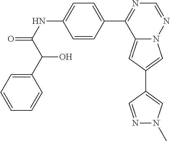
C12=CC(C3=CN(C)N=C3)=CN1N=CN=C2C1=CC=C(NC(=O)C(C2=CC=CC=C2)O)C=C1
